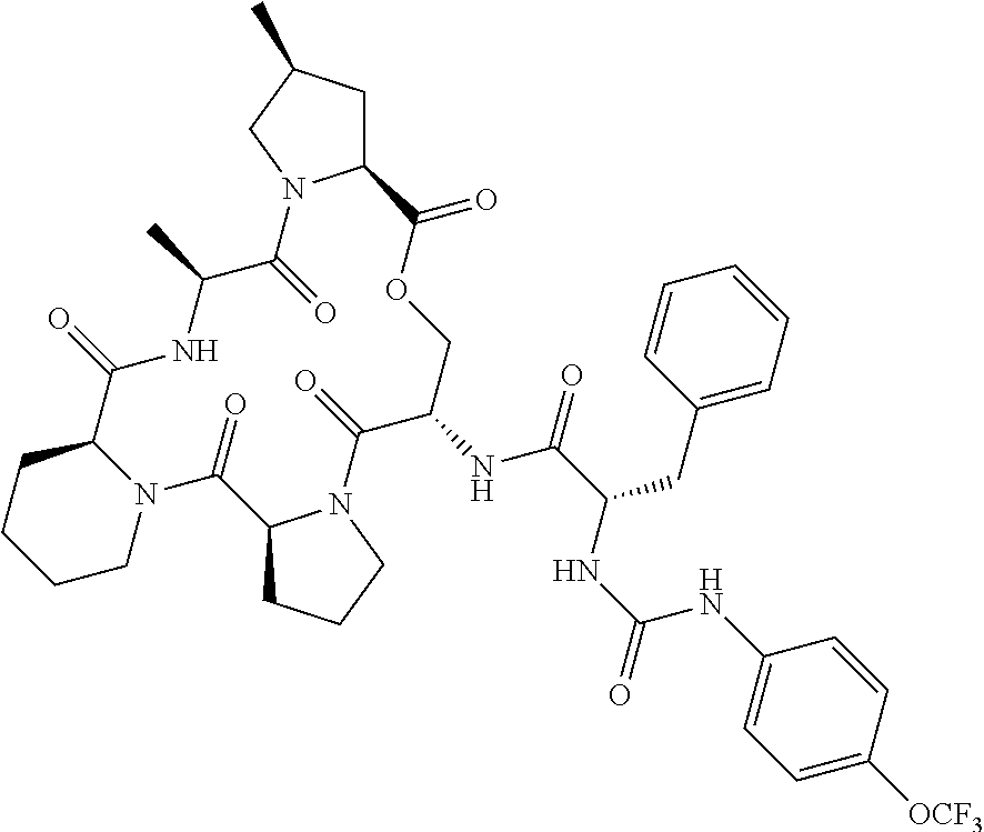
N12C(CCCC1)C(=O)NC(C)C(=O)N1C(CC(C)C1)C(=O)OCC(NC(C(NC(NC1=CC=C([OCF3])C=C1)=O)CC1=CC=CC=C1)=O)C(=O)N1C(C2=O)CCC1
